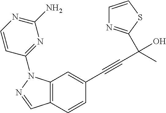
C12=C(C=CC(C#CC(O)(C)C3=NC=CS3)=C1)C=NN2C1=NC(N)=NC=C1
